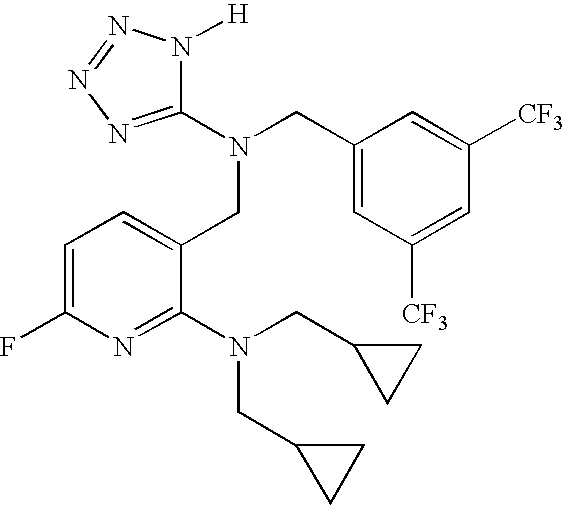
C1(F)=CC=C(CN(CC2=CC([CF3])=CC([CF3])=C2)C2=NN=NN2[H])C(N(CC2CC2)CC2CC2)=N1
